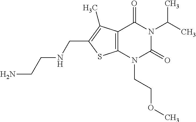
C12=C(N(CCOC)C(=O)N(C(C)C)C1=O)SC(CNCCN)=C2C
